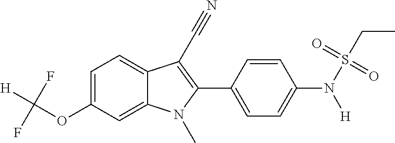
C1=C(OC([H])(F)F)C=C2C(=C1)C(C#N)=C(C1=CC=C(N(S(CC)(=O)=O)[H])C=C1)N2C
